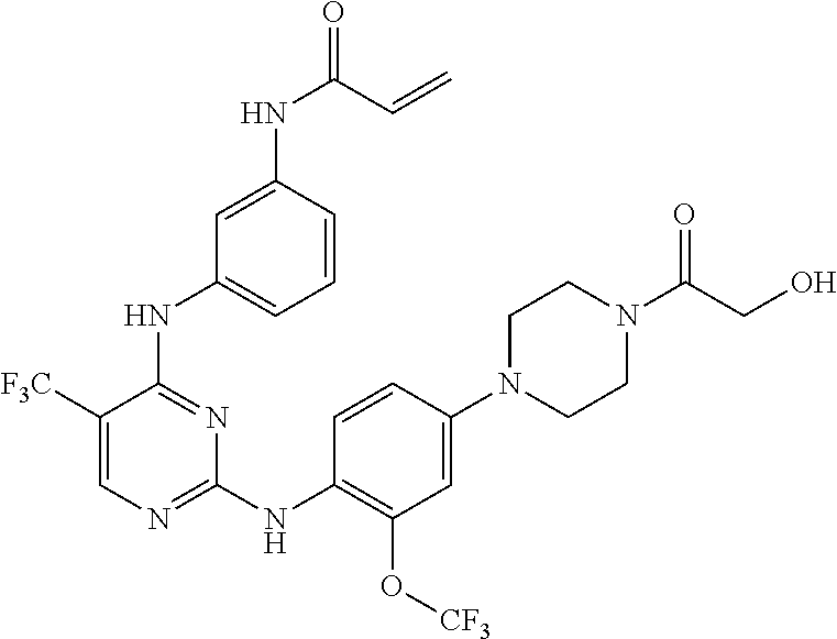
C1(N2CCN(C(CO)=O)CC2)=CC(O[CF3])=C(NC2=NC=C([F3C])C(NC3=CC=CC(NC(=O)C=C)=C3)=N2)C=C1
